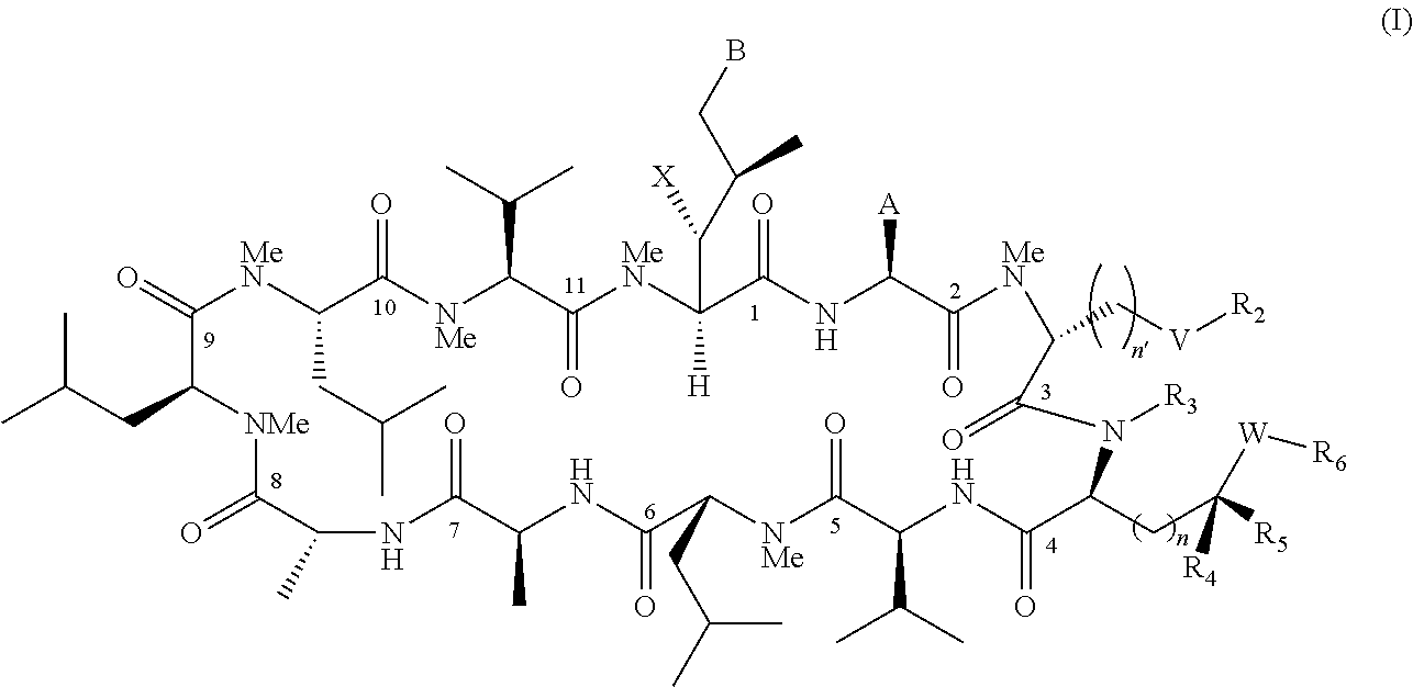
CC(CC1[NMe]C(=O)C(C)NC(=O)C(C)NC(=O)C(CC(C)C)[NMe]C(=O)C(C(C)C)NC(=O)C(CC([W][R6])([R4])[R5])N([R3])C(=O)C(C[V][R2])[MeN]C(=O)C([A])NC(=O)C(C([X])C(C)CB)([H])[MeN]C(=O)C(C(C)C)[NMe]C(=O)C(CC(C)C)[MeN]C1=O)C
